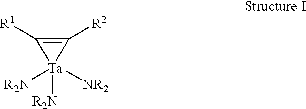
C1([R2])=C([R1])[Ta]1([R2N])([NR2])[R2N]
